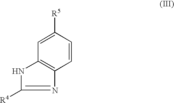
C1=CC([R5])=CC2=C1N=C([R4])N2
